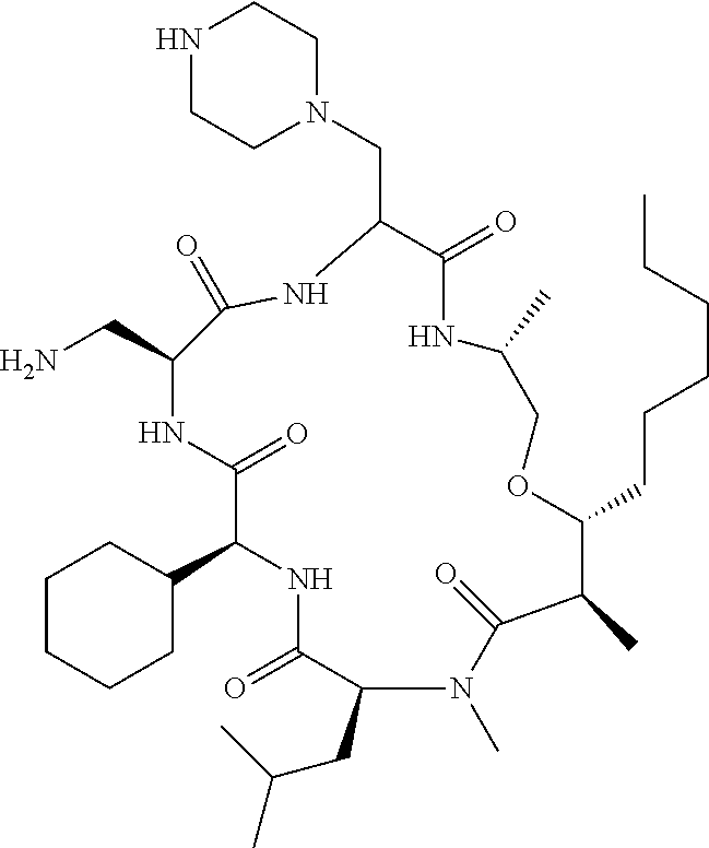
C1CCCC(C2NC(=O)C(CC(C)C)N(C)C(=O)C(C)C(CCCCCC)OCC(C)NC(=O)C(CN3CCNCC3)NC(=O)C(CN)NC2=O)C1
